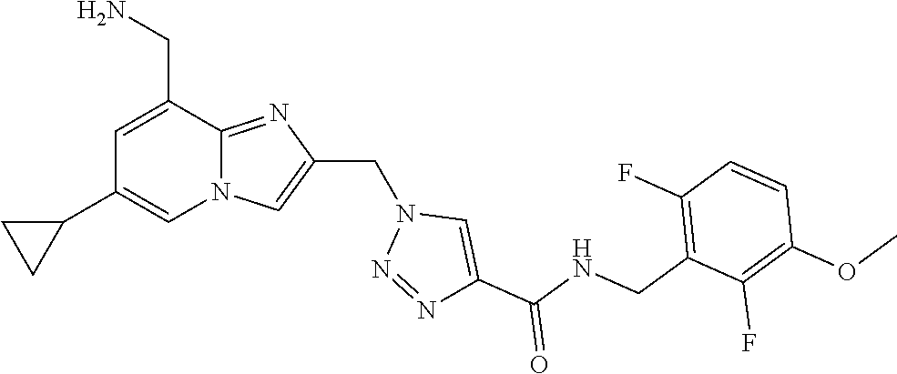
N12C(=NC(CN3N=NC(C(NCC4=C(F)C=CC(OC)=C4F)=O)=C3)=C1)C(CN)=CC(C1CC1)=C2
